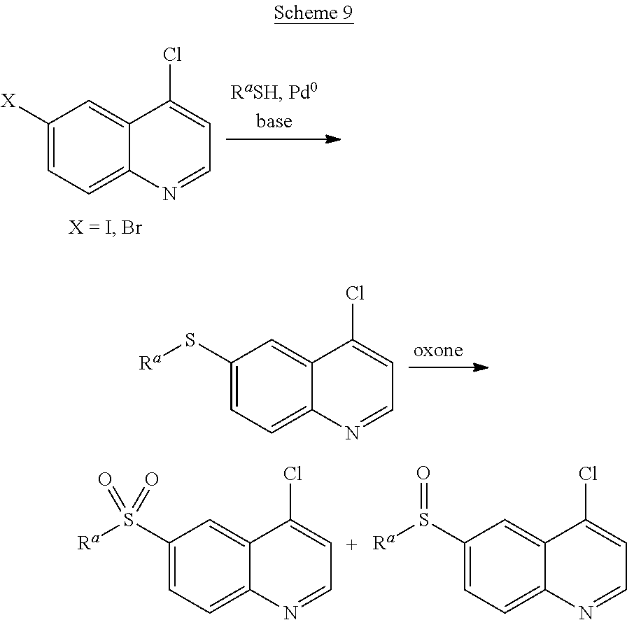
C1([X])=CC=C2C(=C1)C(Cl)=CC=N2.C1(S[Ra])=CC=C2C(=C1)C(Cl)=CC=N2.C1(S([Ra])(=O)=O)=CC=C2C(=C1)C(Cl)=CC=N2.C1(S([Ra])=O)=CC=C2C(=C1)C(Cl)=CC=N2
